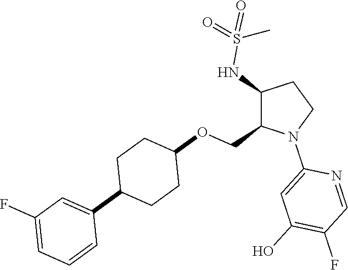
C1(NS(=O)(=O)C)C(COC2CCC(C3=CC(F)=CC=C3)CC2)N(C2=CC(O)=C(F)C=N2)CC1
